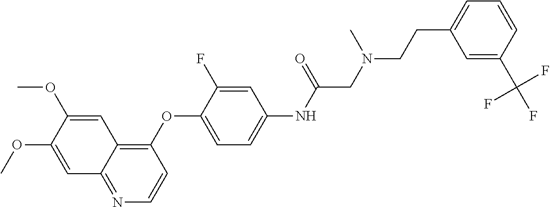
C1(OC2=CC=C(NC(CN(CCC3=CC=CC(C(F)(F)F)=C3)C)=O)C=C2F)=C2C(=NC=C1)C=C(OC)C(OC)=C2
